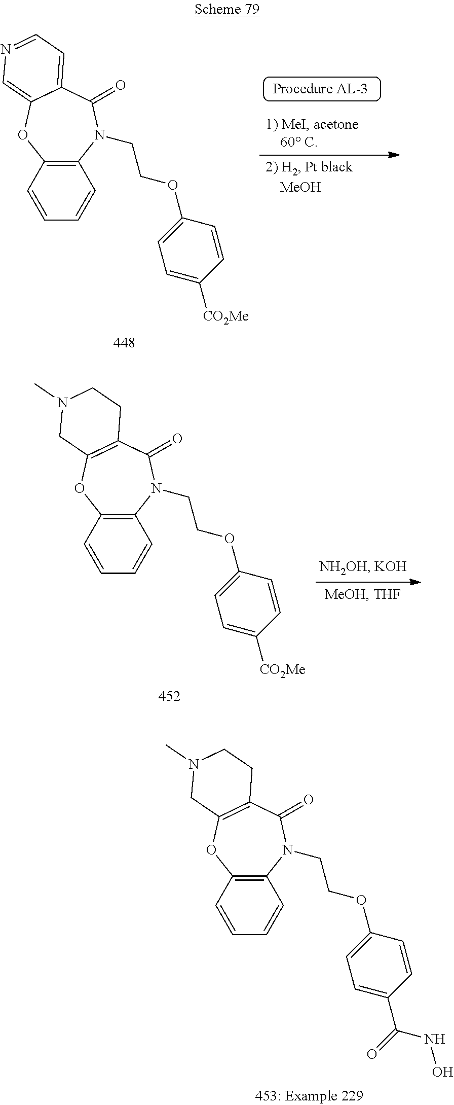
C12=C(C=CC=C1)OC1=CN=CC=C1C(=O)N2CCOC1=CC=C([CO2Me])C=C1.C12=C(C=CC=C1)OC1=C(C(=O)N2CCOC2=CC=C([CO2Me])C=C2)CCN(C)C1.C12=C(C=CC=C1)OC1=C(C(=O)N2CCOC2=CC=C(C(NO)=O)C=C2)CCN(C)C1
